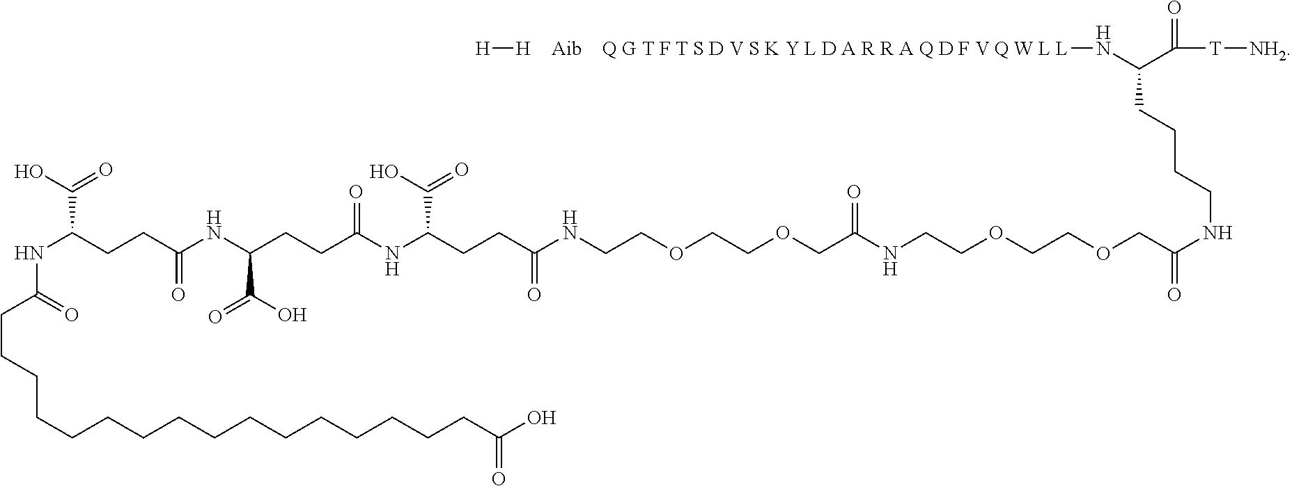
N(C(CCC(NC(CCC(NC(CCC(NCCOCCOCC(NCCOCCOCC(NCCCCC(N[Q G T F T S D V S K Y L D A R R A Q D F V Q W L L])C(=O)[T][NH2])=O)=O)=O)C(O)=O)=O)C(O)=O)=O)C(O)=O)C(CCCCCCCCCCCCCCCCC(O)=O)=O.[Aib].[H][H]
